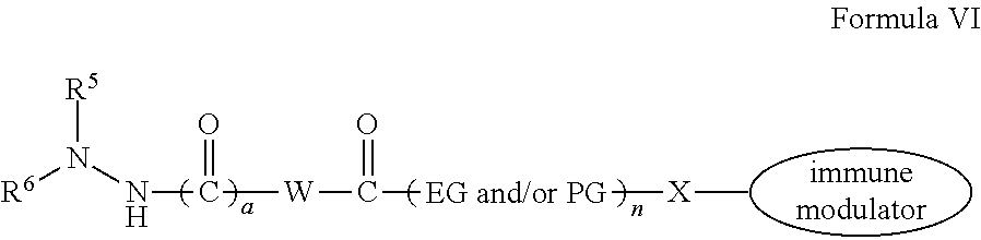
[R5]N([R6])NC([W]C([EG and/or PG][X]C)=O)=O
